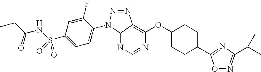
C1=C(F)C(N2N=NC3=C(OC4CCC(C5=NC(C(C)C)=NO5)CC4)N=CN=C23)=CC=C1S(NC(CC)=O)(=O)=O
